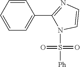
C1=CC=CC=C1C1=NC=CN1S([Ph])(=O)=O
